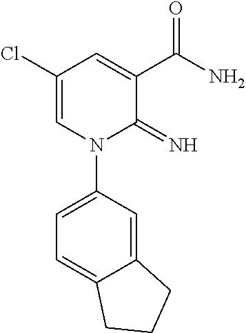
C1(Cl)=CN(C2=CC=C3C(=C2)CCC3)C(=N)C(C(N)=O)=C1
